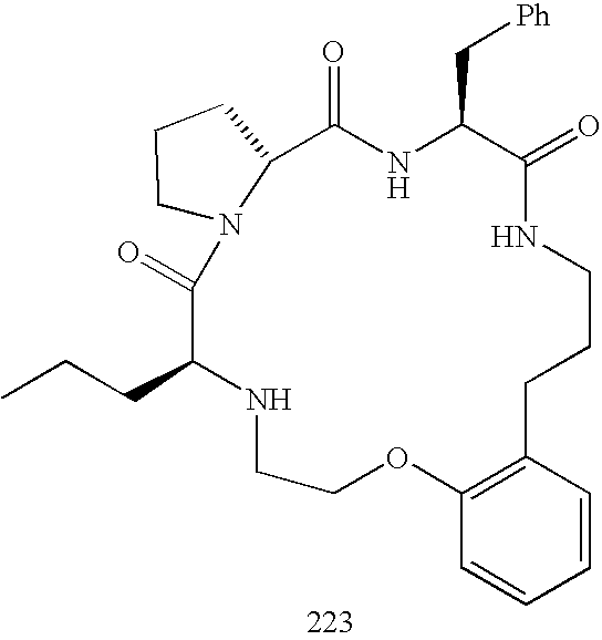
C1N2C(CC1)C(=O)NC(C[Ph])C(=O)NCCCC1=C(C=CC=C1)OCCNC(CCC)C2=O
